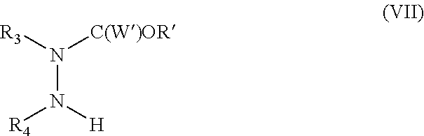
[R3]N([C(W)OR])N([R4])[H]
